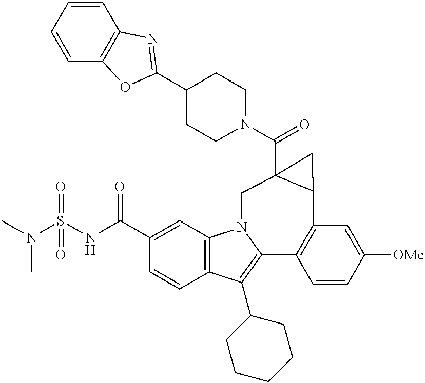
N(S(NC(C1=CC2=C(C=C1)C(C1CCCCC1)=C1N2CC2(C(=O)N3CCC(C4=NC5=C(C=CC=C5)O4)CC3)C(C3=C1C=CC([OMe])=C3)C2)=O)(=O)=O)(C)C
